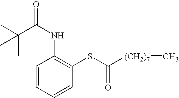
CC(C(NC1=C(SC([(CH2)7]C)=O)C=CC=C1)=O)(C)C
